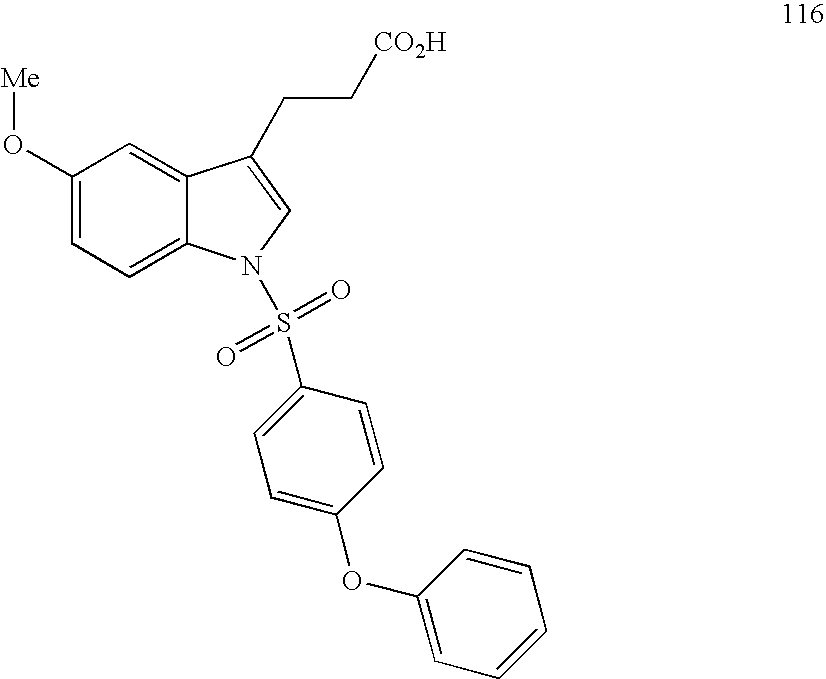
C1(O[Me])=CC=C2C(=C1)C(CC[CO2H])=CN2S(=O)(=O)C1=CC=C(OC2=CC=CC=C2)C=C1
